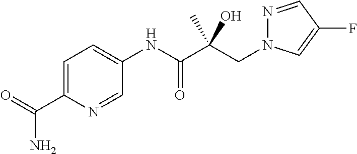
C(C(C(NC1=CC=C(C(=O)N)N=C1)=O)(O)C)N1N=CC(F)=C1
